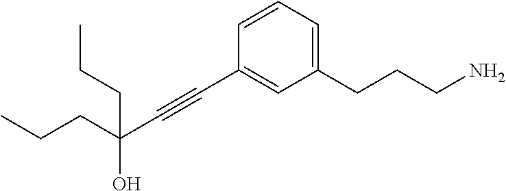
C1=CC(C#CC(CCC)(O)CCC)=CC(CCCN)=C1
